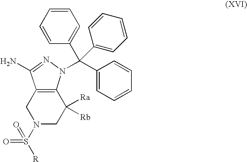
C12=C(N(C(C3=CC=CC=C3)(C3=CC=CC=C3)C3=CC=CC=C3)N=C1N)C([Ra])([Rb])CN(S([R])(=O)=O)C2
